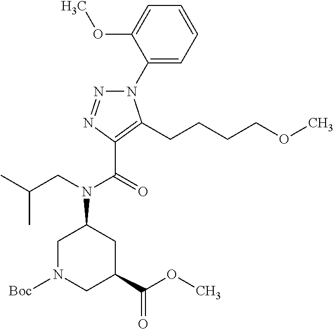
C1(N2N=NC(C(=O)N(CC(C)C)C3CN([Boc])CC(C(OC)=O)C3)=C2CCCCOC)=CC=CC=C1OC
